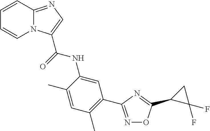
C1=CC2=NC=C(C(=O)NC3=CC(C4=NOC(C5C(F)(F)C5)=N4)=C(C)C=C3C)N2C=C1
